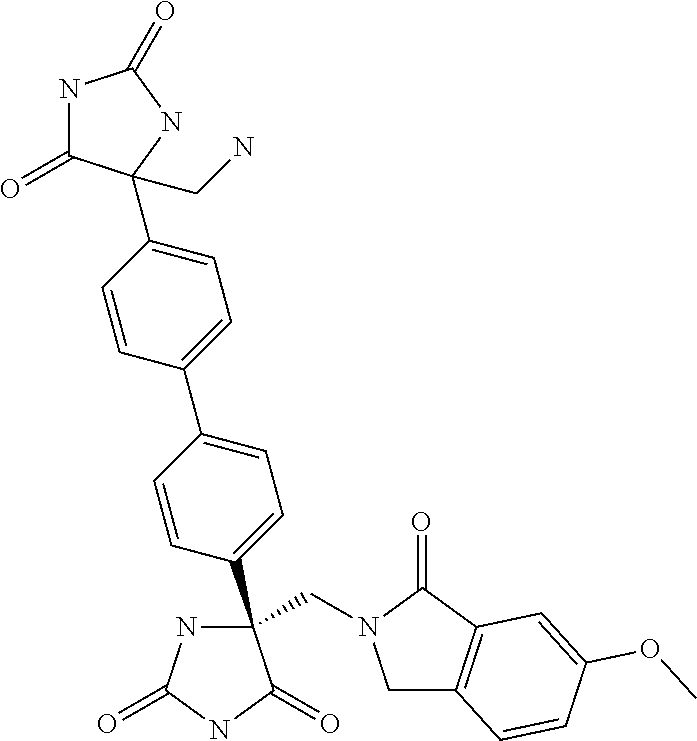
C(C1(C2=CC=C(C3=CC=C(C4(CN)C(=O)NC(=O)N4)C=C3)C=C2)NC(=O)NC1=O)N1CC2=C(C1=O)C=C(OC)C=C2
